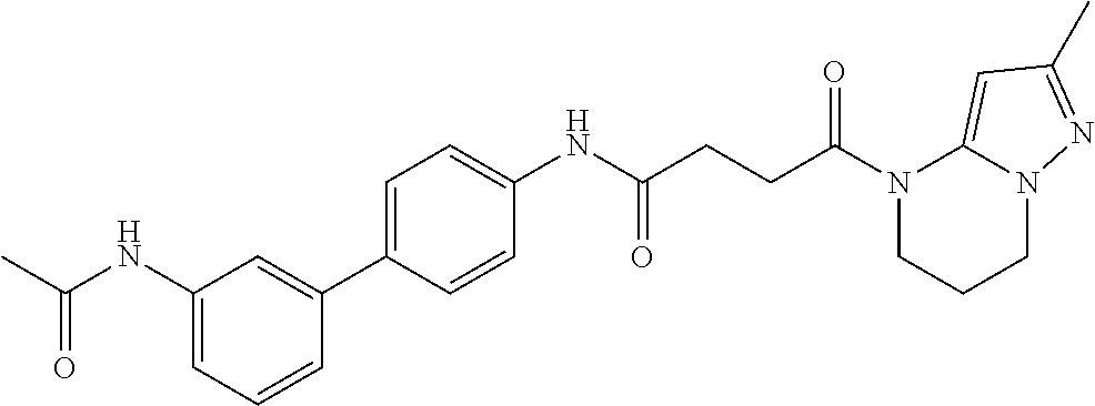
N1(C(=O)CCC(=O)NC2=CC=C(C3=CC(NC(C)=O)=CC=C3)C=C2)CCCN2C1=CC(C)=N2
